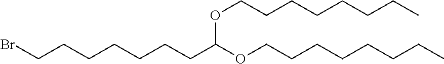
C(CCC)CCCCOC(CCCCCCCBr)OCCCCCCCC
